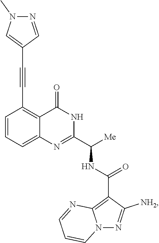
C1=CC=C2C(=C1C#CC1=CN(C)N=C1)C(=O)NC(C([Me])NC(C1=C3N(N=C1[NH2])C=CC=N3)=O)=N2
